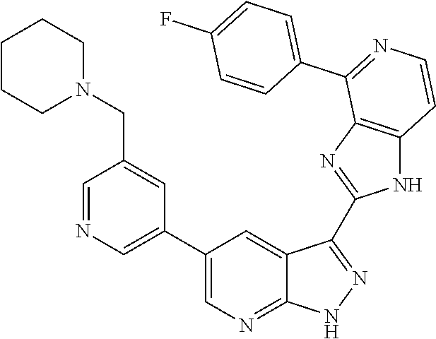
C1=NC=C(C2=CN=C3C(=C2)C(C2=NC4=C(N2)C=CN=C4C2=CC=C(F)C=C2)=NN3)C=C1CN1CCCCC1
